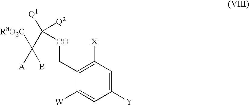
C1([Y])=CC([X])=C(C[CO]C(C(B)([R8O2C])[A])([Q2])[Q1])C([W])=C1
